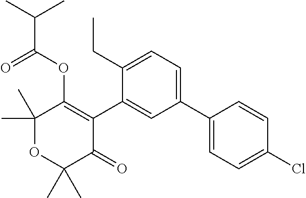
C1(C)(C)OC(C)(C)C(=O)C(C2=CC(C3=CC=C(Cl)C=C3)=CC=C2CC)=C1OC(C(C)C)=O
